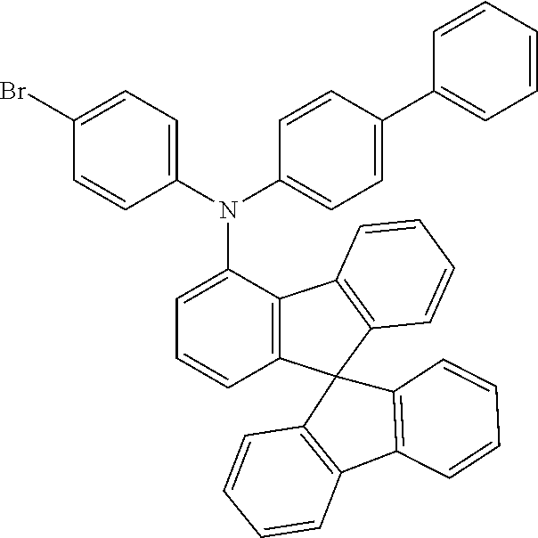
N(C1=CC=CC2=C1C1=C(C23C2=C(C4=C3C=CC=C4)C=CC=C2)C=CC=C1)(C1=CC=C(Br)C=C1)C1=CC=C(C2=CC=CC=C2)C=C1
